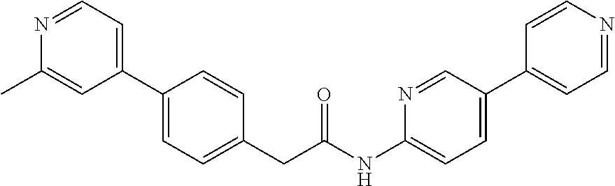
C1(C2=CC=C(CC(NC3=CC=C(C4=CC=NC=C4)C=N3)=O)C=C2)=CC=NC(C)=C1
